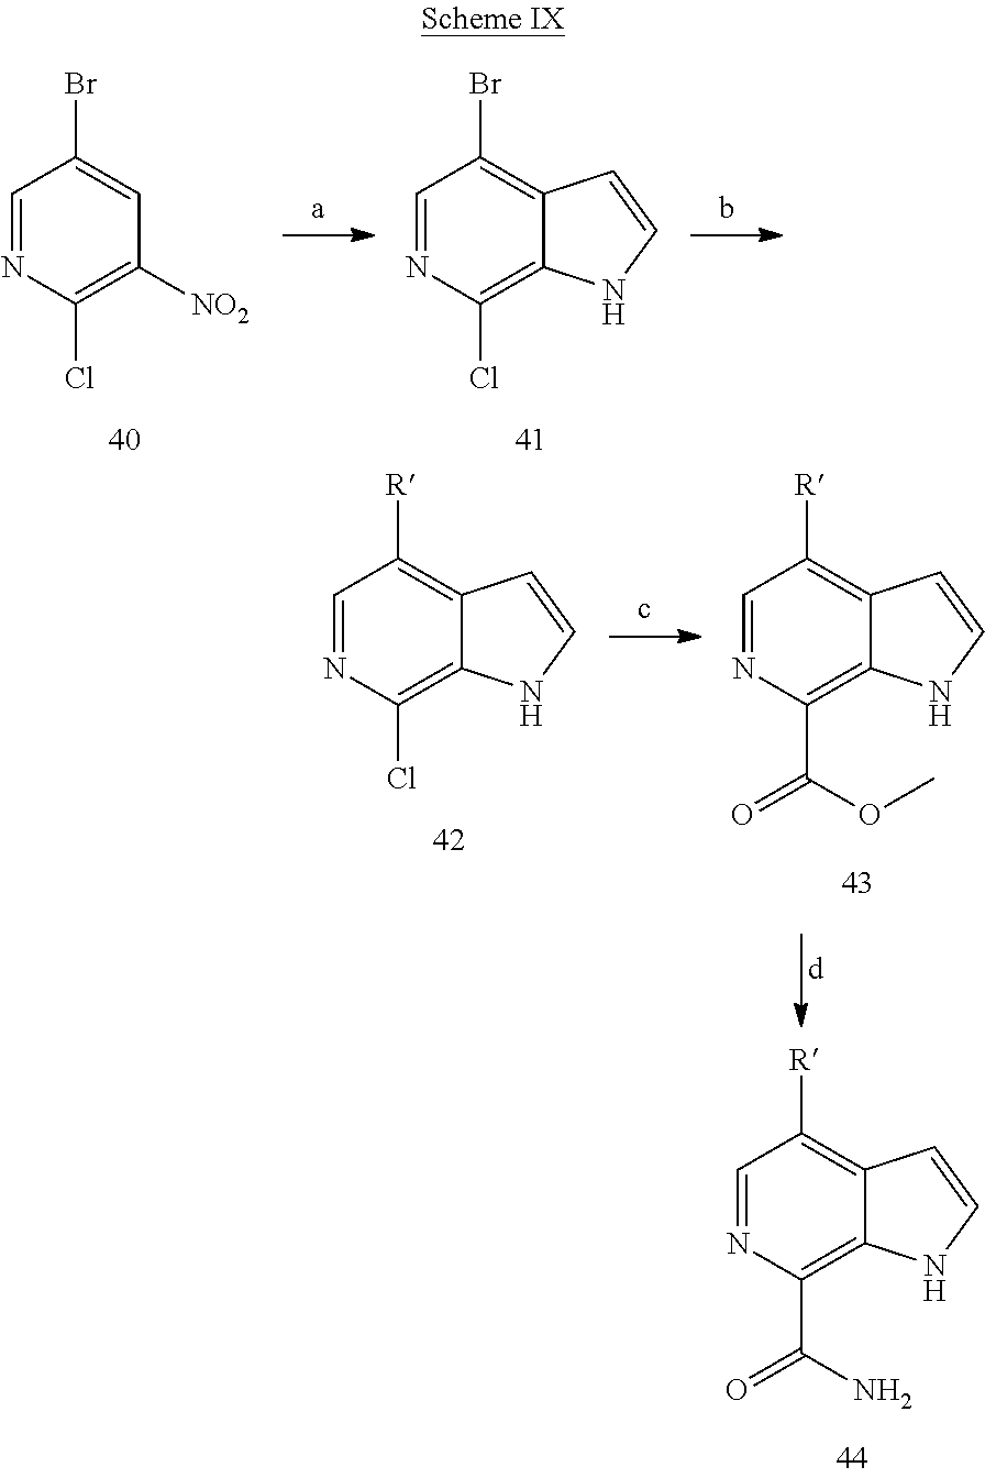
C1=NC(Cl)=C([NO2])C=C1Br.C1=NC(Cl)=C2C(=C1Br)C=CN2.C1=NC(Cl)=C2C(=C1[R])C=CN2.C1=NC(C(OC)=O)=C2C(=C1[R])C=CN2.C1=NC(C(N)=O)=C2C(=C1[R])C=CN2
